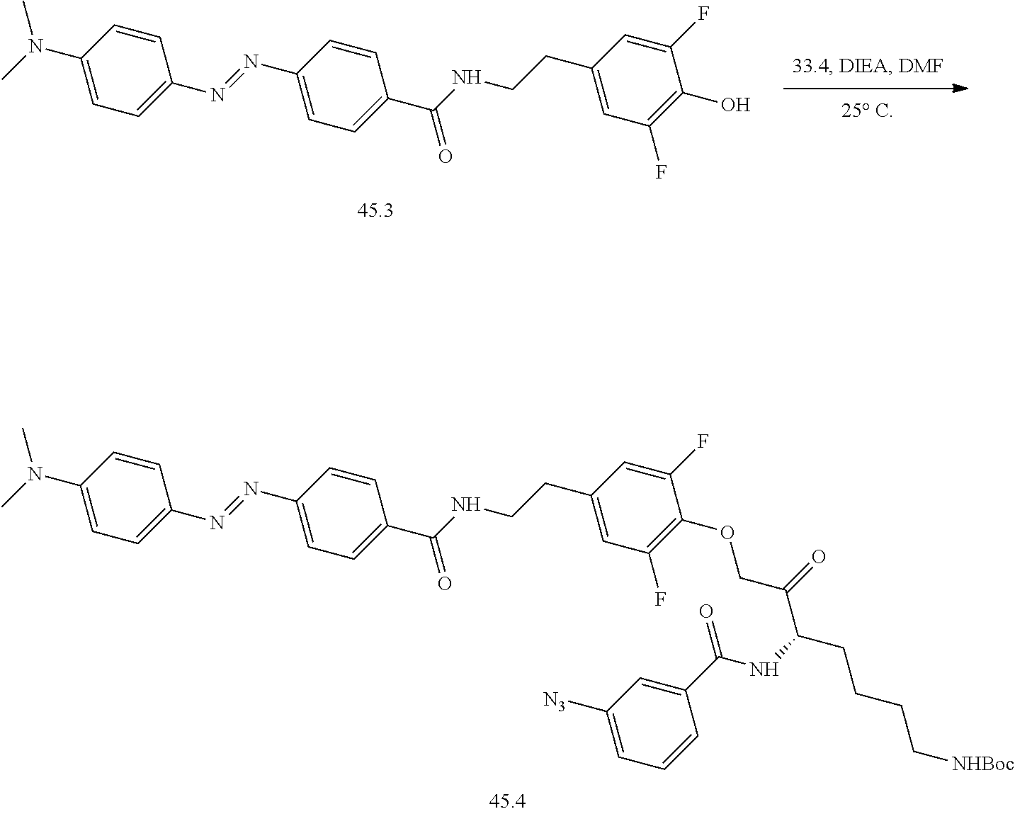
C1(CCNC(=O)C2=CC=C(N=NC3=CC=C(N(C)C)C=C3)C=C2)=CC(F)=C(OCC(C(NC(C2=CC([N3])=CC=C2)=O)CCCC[NHBoc])=O)C(F)=C1.C1(CCNC(=O)C2=CC=C(N=NC3=CC=C(N(C)C)C=C3)C=C2)=CC(F)=C(O)C(F)=C1
